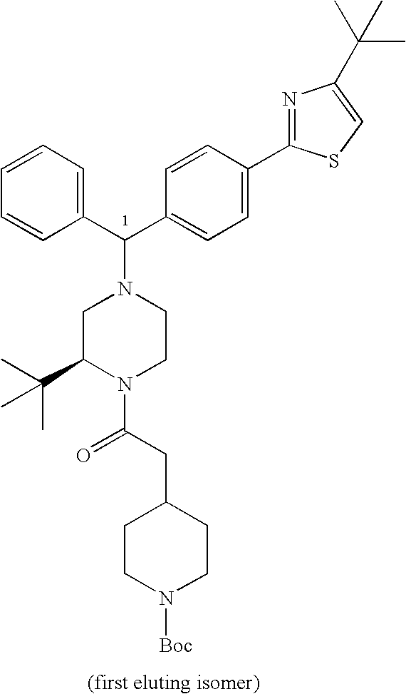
C1(C(C2=CC=C(C3=NC(C(C)(C)C)=CS3)C=C2)N2CC(C(C)(C)C)N(C(CC3CCN([Boc])CC3)=O)CC2)=CC=CC=C1
